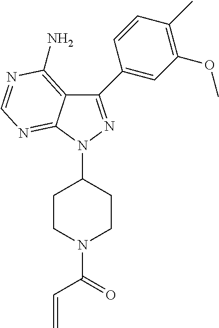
C1(C2=CC(OC)=C(C)C=C2)=NN(C2CCN(C(=O)C=C)CC2)C2=NC=NC(N)=C12
